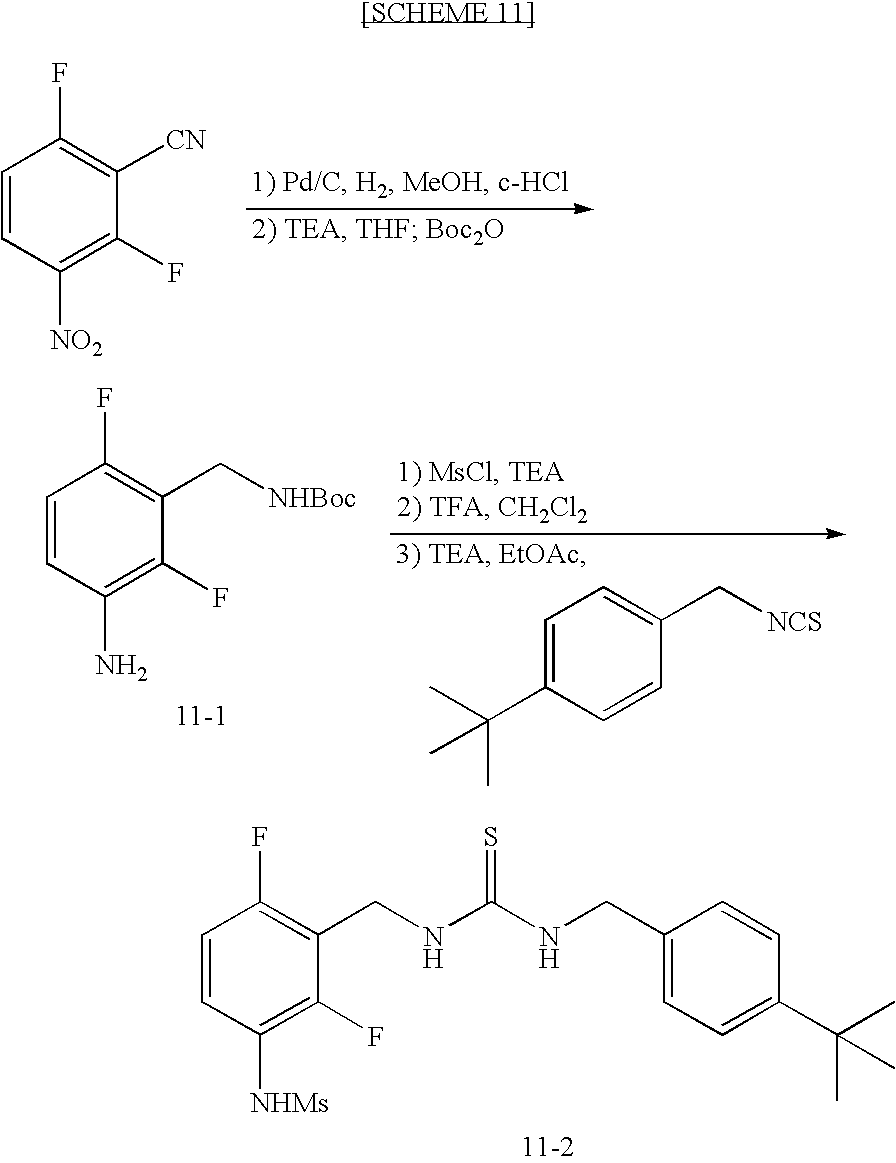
C1=CC([NHMs])=C(F)C(CNC(NCC2=CC=C(C(C)(C)C)C=C2)=S)=C1F.C1=CC([NO2])=C(F)C([CN])=C1F.C1=CC(N)=C(F)C(C[NHBoc])=C1F.C1=C(C(C)(C)C)C=CC(C[NCS])=C1
